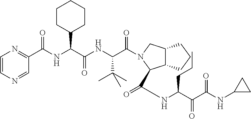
C1(C(NC(C(=O)NC(C(=O)N2CC3C(CCC3)C2C(=O)NC(CCC)C(=O)C(=O)NC2CC2)C(C)(C)C)C2CCCCC2)=O)=NC=CN=C1
